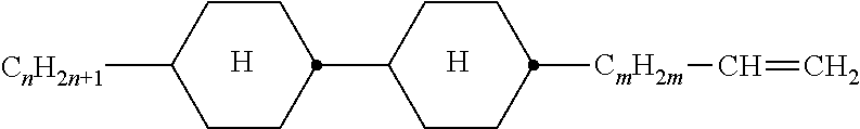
C1CC(C2CCC([CmH2m]C=C)CC2)CCC1[CnH2n+1].[H].[H]
